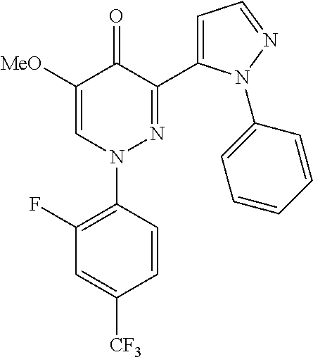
C1=CC([CF3])=CC(F)=C1N1N=C(C2=CC=NN2C2=CC=CC=C2)C(=O)C([MeO])=C1
